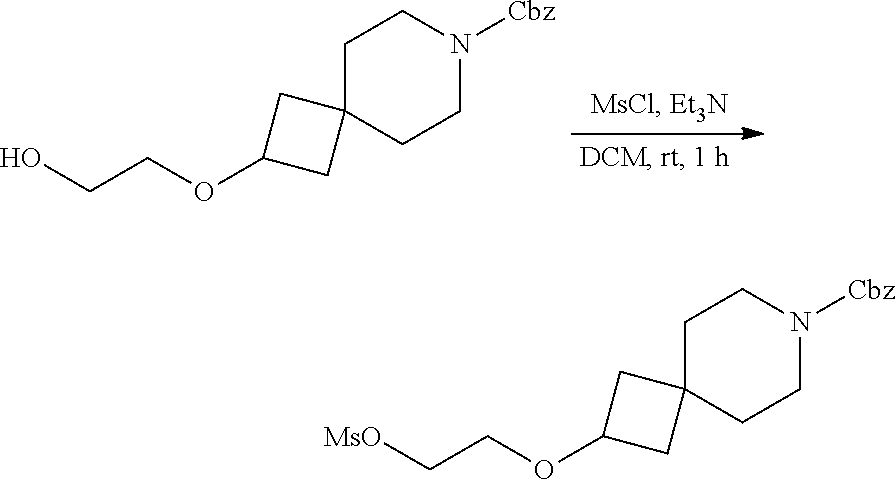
C1C2(CCN([Cbz])C1)CC(OCC[MsO])C2.C1C2(CCN([Cbz])C1)CC(OCCO)C2
